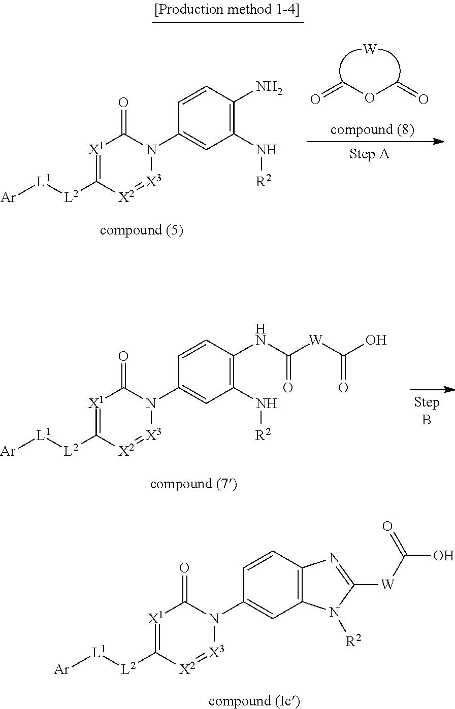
C1=CC(NC(=O)[W]C(=O)O)=C(N[R2])C=C1N1[X3]=[X2]C([L2][L1][Ar])=[X1]C1=O.C1=CC2=C(C=C1N1[X3]=[X2]C([L2][L1][Ar])=[X1]C1=O)N([R2])C([W]C(O)=O)=N2.O=COC=O.[W].C1=CC(N)=C(N[R2])C=C1N1[X3]=[X2]C([L2][L1][Ar])=[X1]C1=O
